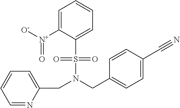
C(N(CC1=CC=C(C#N)C=C1)S(=O)(=O)C1=CC=CC=C1[N+]([O-])=O)C1=CC=CC=N1
